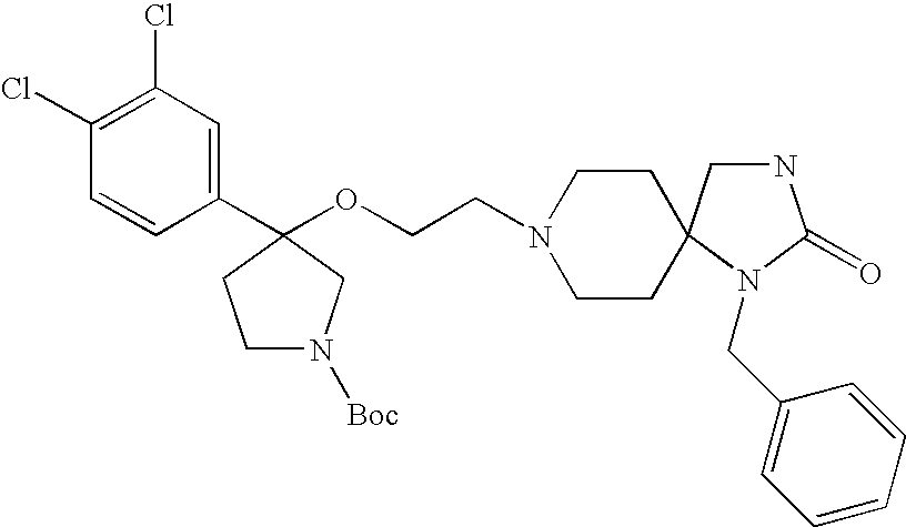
C1(C2(OCCN3CCC4(CC3)CNC(=O)N4CC3=CC=CC=C3)CCN([Boc])C2)=CC(Cl)=C(Cl)C=C1
